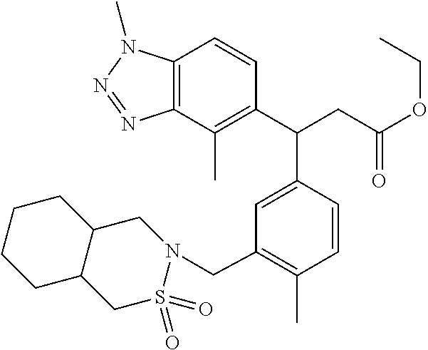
C12=C(C(C)=C(C(CC(OCC)=O)C3=CC(CN4CC5C(CS4(=O)=O)CCCC5)=C(C)C=C3)C=C1)N=NN2C
